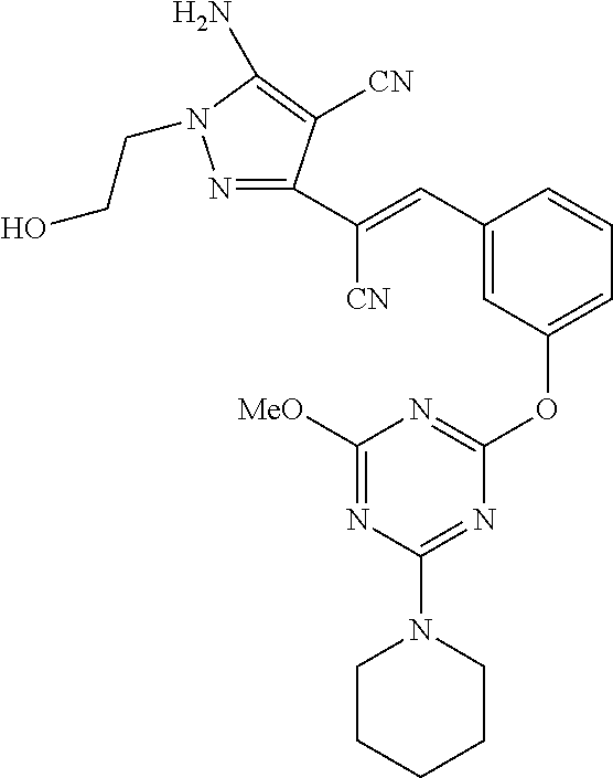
N1=C(C([CN])=CC2=CC(OC3=NC([MeO])=NC(N4CCCCC4)=N3)=CC=C2)C([CN])=C(N)N1CCO
